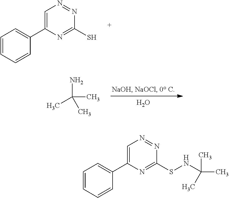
C1(S)=NC(C2=CC=CC=C2)=CN=N1.O.CC(C)(N)C.C1(SNC(C)(C)C)=NC(C2=CC=CC=C2)=CN=N1
